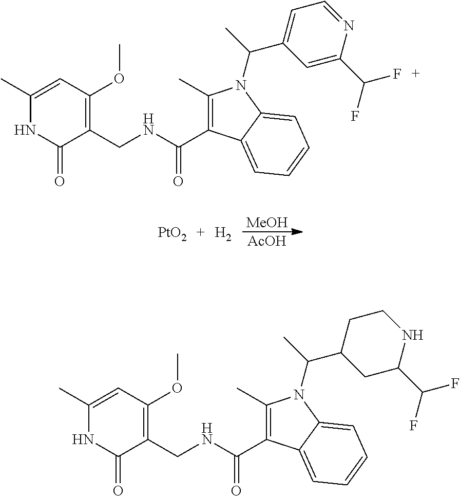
[PtO2].[H2].[MeOH].[AcOH].C1(C)=C(C(NCC2=C(OC)C=C(C)NC2=O)=O)C2=CC=CC=C2N1C(C)C1=CC=NC(C(F)F)=C1.C1(C)=C(C(NCC2=C(OC)C=C(C)NC2=O)=O)C2=CC=CC=C2N1C(C)C1CC(C(F)F)NCC1
